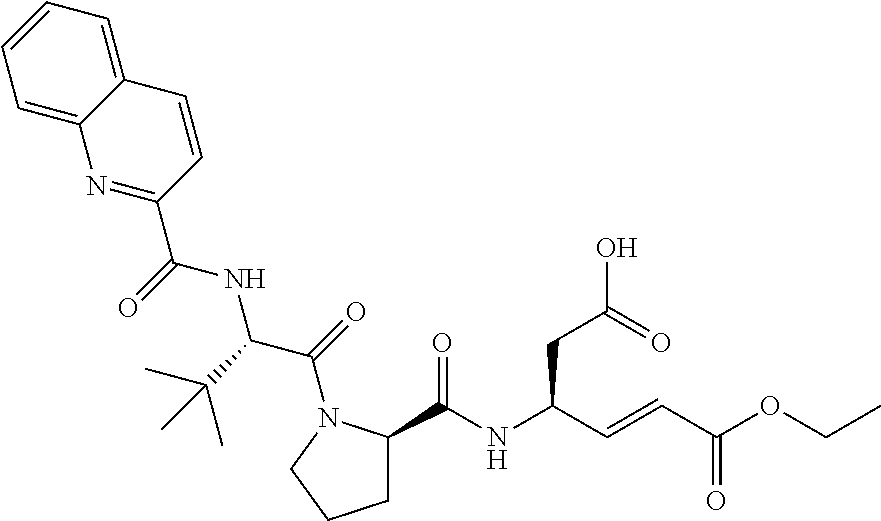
C(C(C=CC(OCC)=O)NC(C1CCCN1C(C(NC(C1=NC2=CC=CC=C2C=C1)=O)C(C)(C)C)=O)=O)C(=O)O
